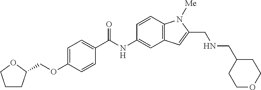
C1=C(OCC2CCCO2)C=CC(C(NC2=CC3=C(C=C2)N([Me])C(CNCC2CCOCC2)=C3)=O)=C1
